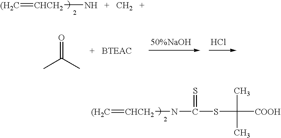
O=C(C)C.Cl.[(H2C]=[CHCH2][NH   +   CH2   +].N(C(SC(C)(C)[COOH])=S)[CHCH2]=[(H2C]
